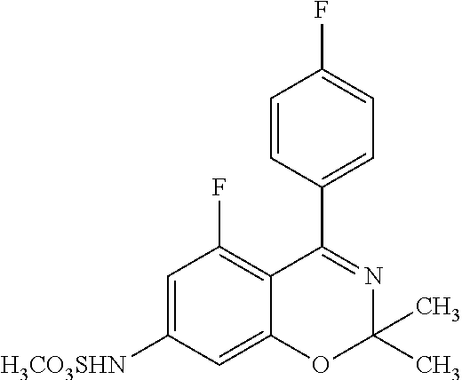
C1=C([H3CO3SHN])C=C2C(=C1F)C(C1=CC=C(F)C=C1)=NC(C)(C)O2
